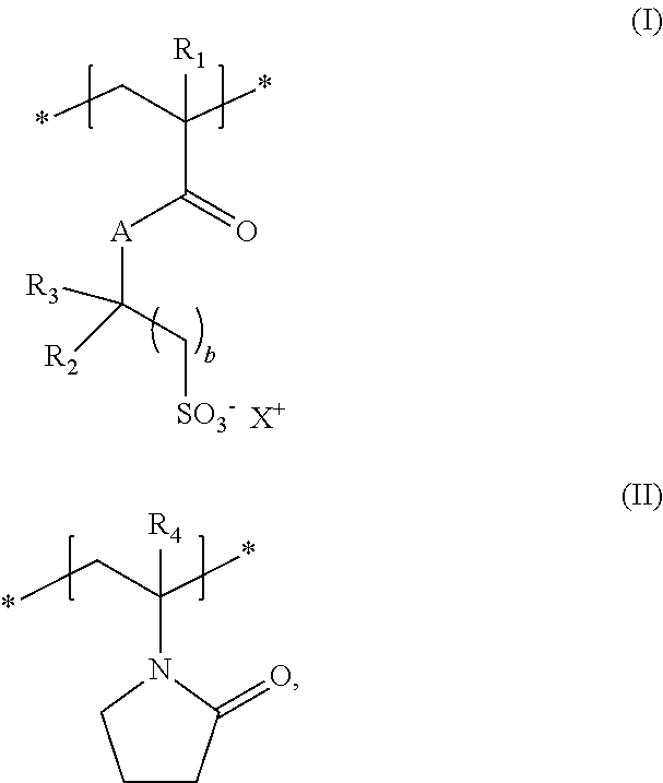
*CC(*)([R4])N1C(=O)CCC1.*CC(*)([R1])C([A]C([R3])([R2])C[SO3-])=O.[X+]
